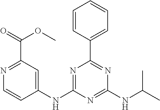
N1=C(C(=O)OC)C=C(NC2=NC(C3=CC=CC=C3)=NC(NC(C)C)=N2)C=C1
